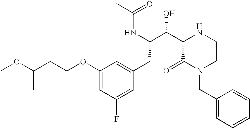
C(C(NC(=O)C)C(C1C(=O)N(CC2=CC=CC=C2)CCN1)O)C1=CC(OCCC(OC)C)=CC(F)=C1
